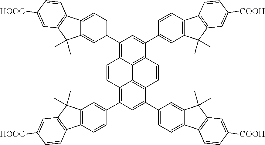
C1(C2=CC=C3C(=C2)C(C)(C)C2=C3C=CC([HOOC])=C2)=C2C3=C(C(C4=CC5=C(C=C4)C4=C(C5(C)C)C=C([COOH])C=C4)=C1)C=CC1=C3C(=C(C3=CC4=C(C=C3)C3=C(C4(C)C)C=C([HOOC])C=C3)C=C1C1=CC=C3C(=C1)C(C)(C)C1=C3C=CC([COOH])=C1)C=C2
